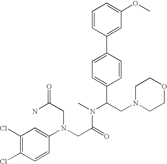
C1(Cl)=C(Cl)C=CC(N(CC(N)=O)CC(N(C)C(CN2CCOCC2)C2=CC=C(C3=CC(OC)=CC=C3)C=C2)=O)=C1
